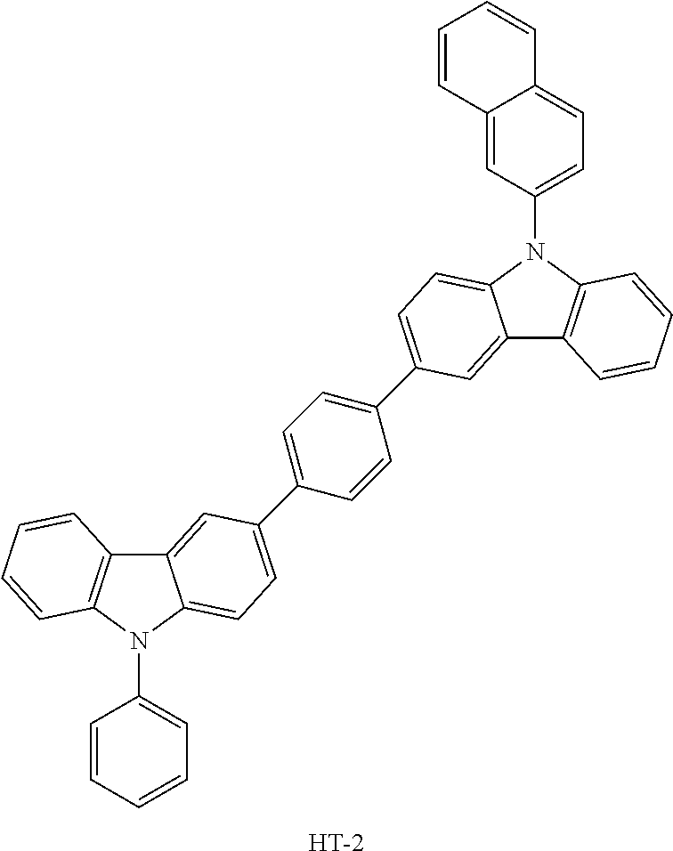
C12=CC(C3=CC=C(C4=CC=C5C(=C4)C4=C(N5C5=CC=C6C(=C5)C=CC=C6)C=CC=C4)C=C3)=CC=C1N(C1=CC=CC=C1)C1=C2C=CC=C1.[H]
